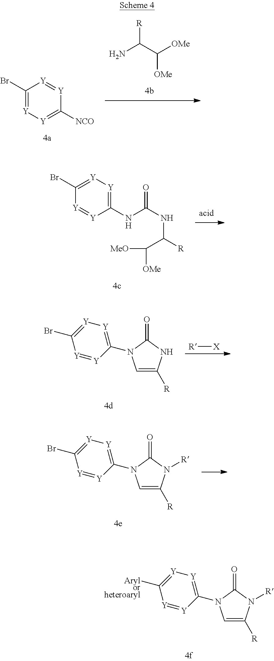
NC(C([OMe])[OMe])[R].C1(Br)=[Y][Y]=C([NCO])[Y]=[Y]1.C1(NC(NC(C([MeO])[OMe])[R])=O)=[Y][Y]=C(Br)[Y]=[Y]1.[R][X].C1=C([R])NC(=O)N1C1=[Y][Y]=C(Br)[Y]=[Y]1.C1=C([R])N([R])C(=O)N1C1=[Y][Y]=C(Br)[Y]=[Y]1.C1=C([R])N([R])C(=O)N1C1=[Y][Y]=C([Arylorheteroaryl])[Y]=[Y]1
